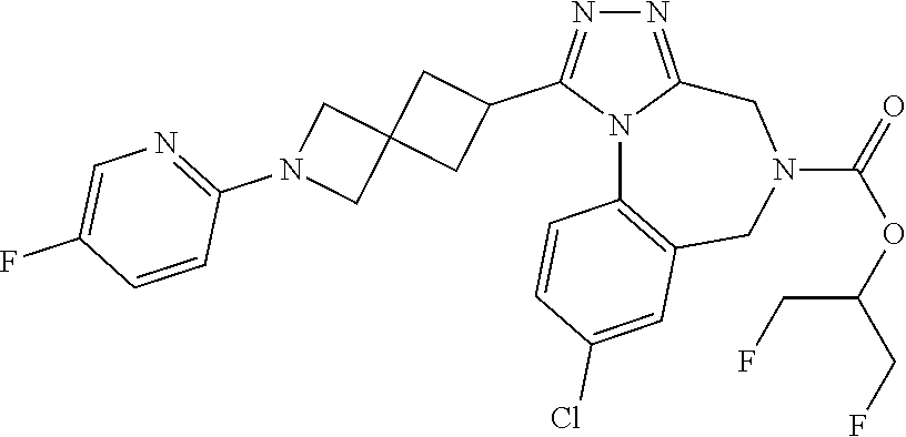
N1=C2N(C(C3CC4(C3)CN(C3=NC=C(F)C=C3)C4)=N1)C1=C(CN(C(=O)OC(CF)CF)C2)C=C(Cl)C=C1
